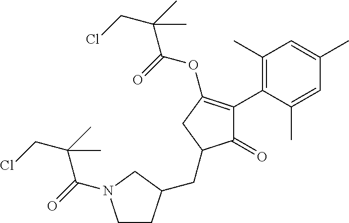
C1(=O)C(C2=C(C)C=C(C)C=C2C)=C(OC(=O)C(CCl)(C)C)CC1CC1CCN(C(C(CCl)(C)C)=O)C1
